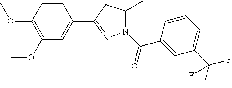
C1=CC(OC)=C(OC)C=C1C1=NN(C(C2=CC(C(F)(F)F)=CC=C2)=O)C(C)(C)C1
